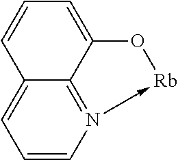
C1=CN2->[Rb]OC3=CC=CC(=C1)C=23
